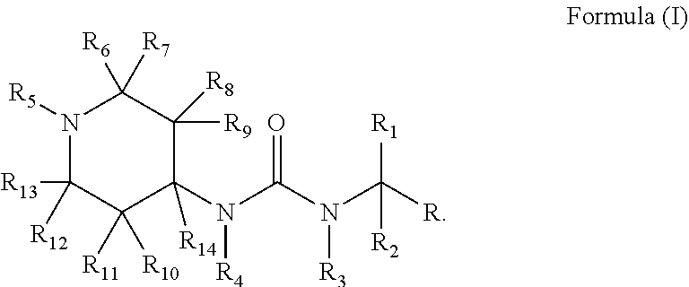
N1([R5])C([R13])([R12])C([R11])([R10])C(N(C(N(C([R])([R1])[R2])[R3])=O)[R4])([R14])C([R8])([R9])C1([R6])[R7]
